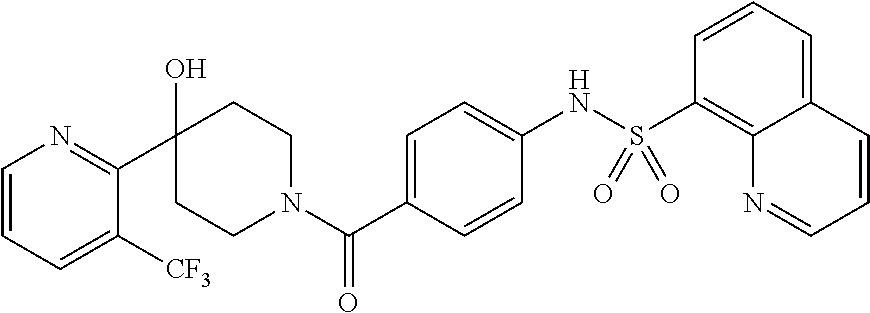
C1=CC=C([CF3])C(C2(O)CCN(C(C3=CC=C(NS(C4=C5C(=CC=C4)C=CC=N5)(=O)=O)C=C3)=O)CC2)=N1
